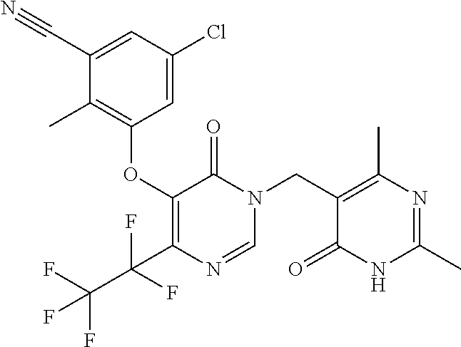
C1(C#N)=CC(Cl)=CC(OC2=C(C(F)(F)C(F)(F)F)N=CN(CC3=C(C)N=C(C)NC3=O)C2=O)=C1C
